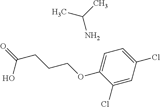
C(CC(=O)O)COC1=CC=C(Cl)C=C1Cl.CC(C)N
